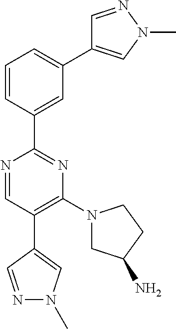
C1=NN(C)C=C1C1=CC=CC(C2=NC(N3CC(N)CC3)=C(C3=CN(C)N=C3)C=N2)=C1
